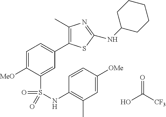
C1=C([MeO])C(S(=O)(=O)NC2=C(C)C=C([OMe])C=C2)=CC(C2=C(C)N=C(NC3CCCCC3)S2)=C1.OC([CF3])=O
